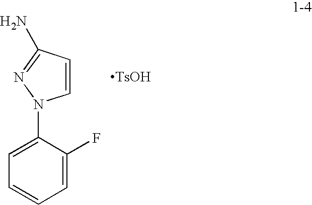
C1=CC(N)=NN1C1=CC=CC=C1F.[TsOH]
